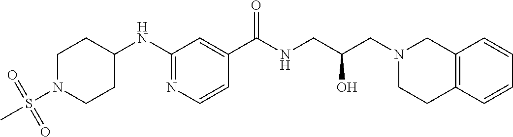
N1=C(NC2CCN(S(C)(=O)=O)CC2)C=C(C(NCC(CN2CC3=C(CC2)C=CC=C3)O)=O)C=C1
